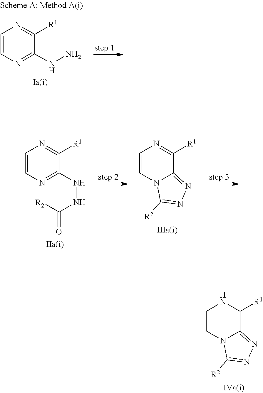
C1CN2C(=NN=C2[R2])C([R1])N1.C1=CN=C(NNC(=O)[R2])C([R1])=N1.C1=CN2C(=NN=C2[R2])C([R1])=N1.C1=CN=C(NN)C([R1])=N1
